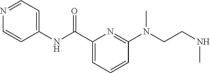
C(C1=CC=CC(N(CCNC)C)=N1)(NC1=CC=NC=C1)=O
